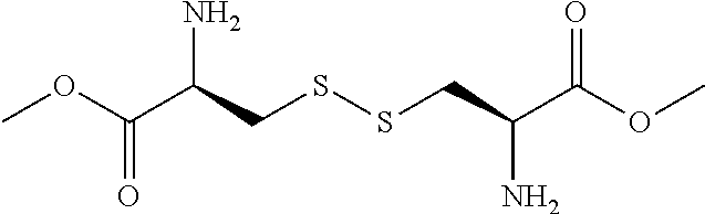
COC(C(CSSCC(C(OC)=O)N)N)=O
